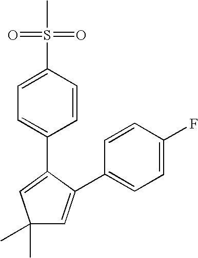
C1(C)(C)C=C(C2=CC=C(F)C=C2)C(C2=CC=C(S(C)(=O)=O)C=C2)=C1
